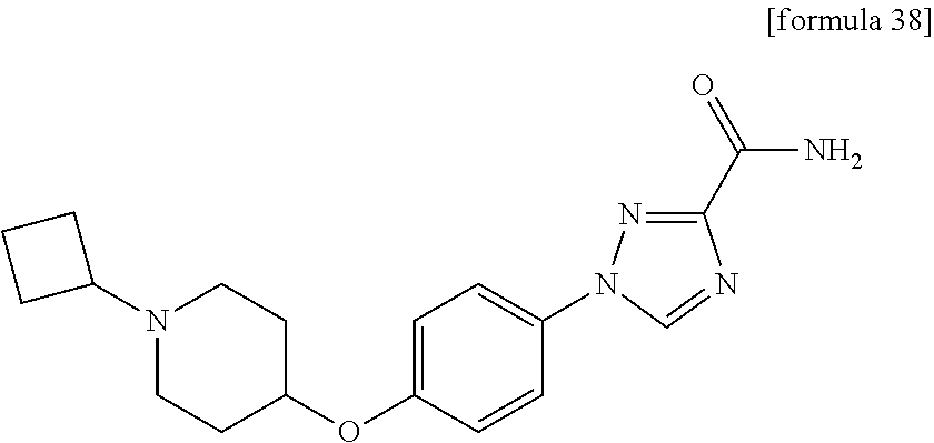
N1(C2CCC2)CCC(OC2=CC=C(N3N=C(C(=O)N)N=C3)C=C2)CC1
